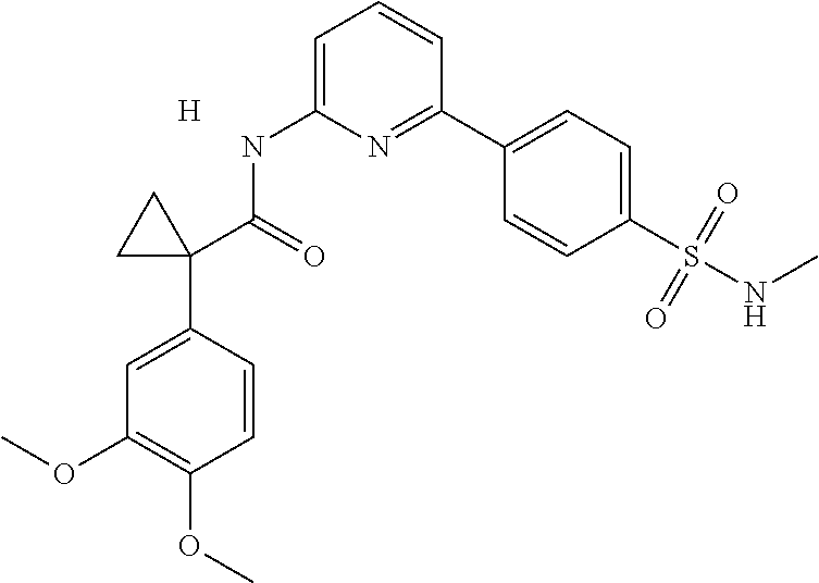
[H].C1=C(NC(=O)C2(C3=CC(OC)=C(OC)C=C3)CC2)N=C(C2=CC=C(S(=O)(=O)NC)C=C2)C=C1
